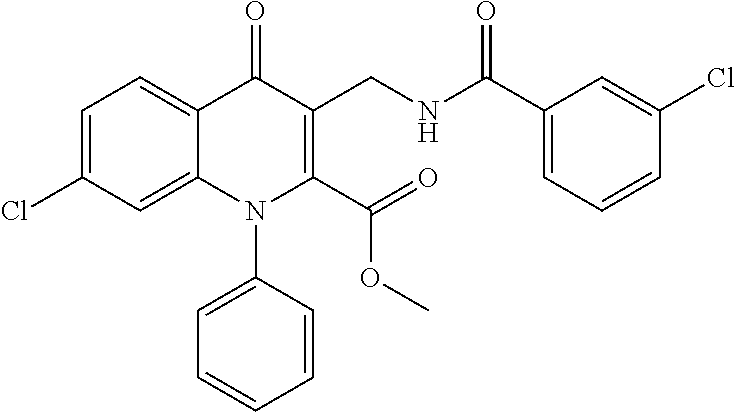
C1=C(Cl)C=C2C(=C1)C(=O)C(CNC(=O)C1=CC=CC(Cl)=C1)=C(C(=O)OC)N2C1=CC=CC=C1
